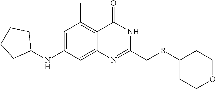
C1(CSC2CCOCC2)=NC2=CC(NC3CCCC3)=CC(C)=C2C(=O)N1
